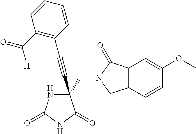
C(#CC1(CN2C(=O)C3=C(C2)C=CC(OC)=C3)NC(=O)NC1=O)C1=C(C(=O)[H])C=CC=C1
